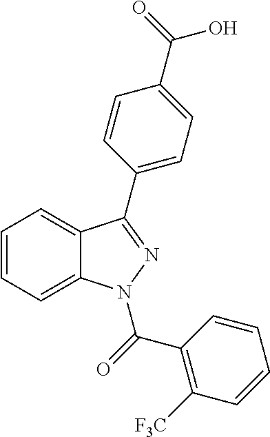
C1=CC=C2C(=C1)C(C1=CC=C(C(=O)O)C=C1)=NN2C(=O)C1=C([F3C])C=CC=C1
